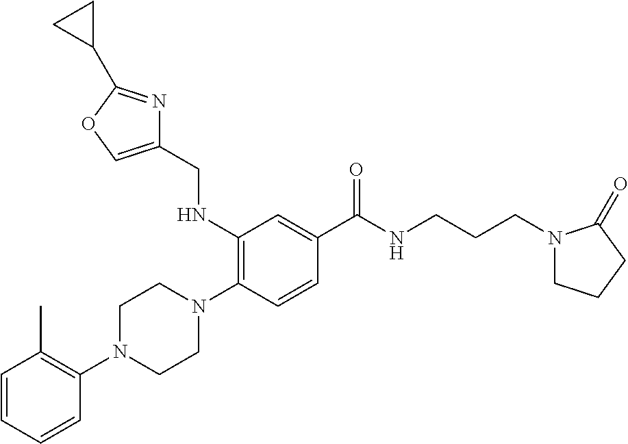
C1=CC=CC(N2CCN(C3=C(NCC4=COC(C5CC5)=N4)C=C(C(NCCCN4CCCC4=O)=O)C=C3)CC2)=C1C
